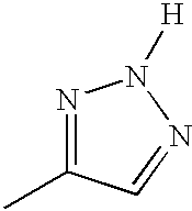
N1=C(C)C=NN1[H]
